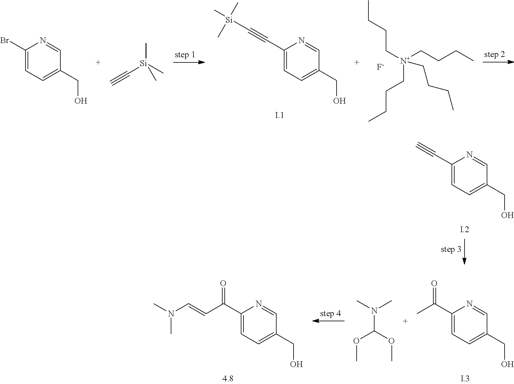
C1(C(C=CN(C)C)=O)=CC=C(CO)C=N1.C(N(C)C)(OC)OC.C1(C(=O)C)=CC=C(CO)C=N1.C1(C#C)=CC=C(CO)C=N1.C1(Br)=CC=C(CO)C=N1.C[Si](C)(C#C)C.C1(C#C[Si](C)(C)C)=CC=C(CO)C=N1.CCCC[N+](CCCC)(CCCC)CCCC.[F-]
